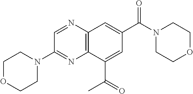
C1=NC2=C(N=C1N1CCOCC1)C(C(=O)C)=CC(C(N1CCOCC1)=O)=C2
